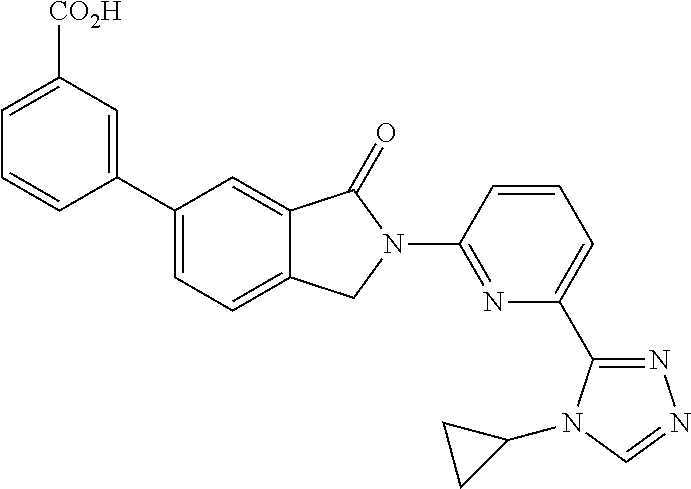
C1(C2=CC=C3C(=C2)C(=O)N(C2=NC(C4=NN=CN4C4CC4)=CC=C2)C3)=CC([CO2H])=CC=C1
